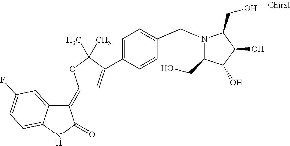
C1(=C2C=C(C3=CC=C(CN4C(CO)C(O)C(O)C4CO)C=C3)C(C)(C)O2)C2=CC(F)=CC=C2NC1=O
